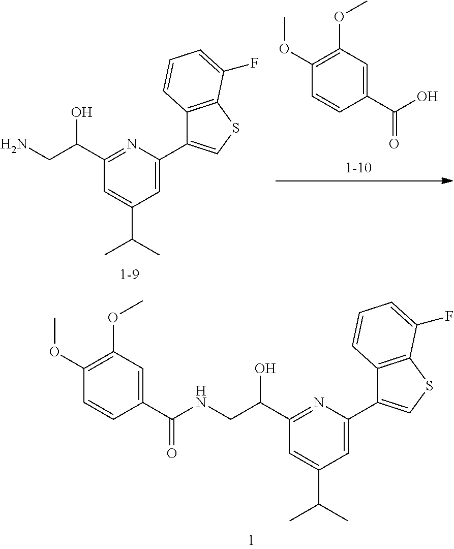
C1(C(CNC(C2=CC(OC)=C(OC)C=C2)=O)O)=NC(C2=CSC3=C2C=CC=C3F)=CC(C(C)C)=C1.C1(C(CN)O)=NC(C2=CSC3=C2C=CC=C3F)=CC(C(C)C)=C1.C1(OC)=C(OC)C=CC(C(O)=O)=C1
